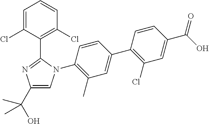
C1(C(C)(O)C)=CN(C2=C(C)C=C(C3=C(Cl)C=C(C(O)=O)C=C3)C=C2)C(C2=C(Cl)C=CC=C2Cl)=N1
